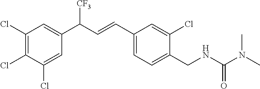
C1(Cl)=CC(C(C=CC2=CC=C(CNC(N(C)C)=O)C(Cl)=C2)[CF3])=CC(Cl)=C1Cl
